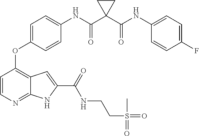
C1=CN=C2C(=C1OC1=CC=C(NC(=O)C3(C(=O)NC4=CC=C(F)C=C4)CC3)C=C1)C=C(C(=O)NCCS(=O)(C)=O)N2
